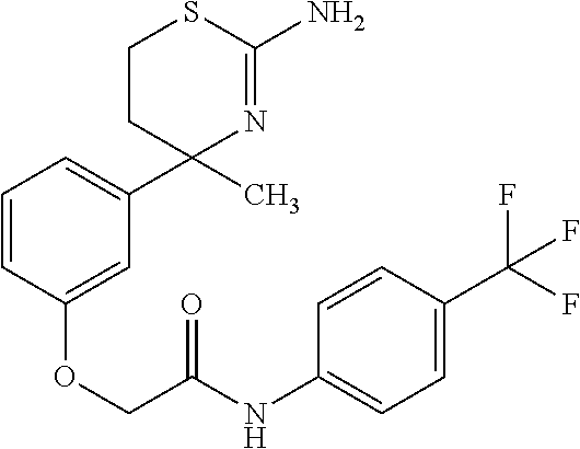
C1=CC(OCC(NC2=CC=C(C(F)(F)F)C=C2)=O)=CC(C2(C)N=C(N)SCC2)=C1
